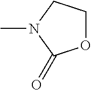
O1CCN(C)C1=O
